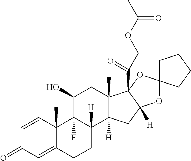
C1=CC2(C)C(=CC1=O)CCC1([H])C2(F)C(O)CC2(C)C1([H])CC1([H])C2(C(=O)COC(C)=O)OC2(O1)CCCC2
